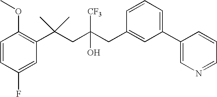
C1(F)=CC(C(CC(CC2=CC(C3=CN=CC=C3)=CC=C2)(O)[CF3])(C)C)=C(OC)C=C1
